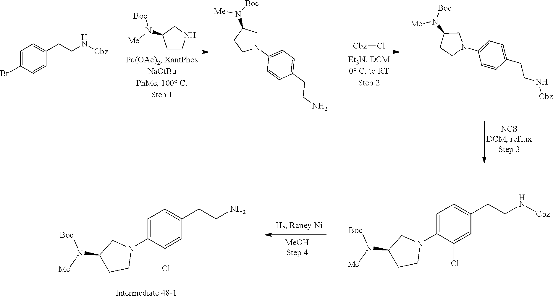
C1=C(Br)C=CC(CCN[Cbz])=C1.C1CNCC1N([Me])[Boc].N1(C2=CC=C(CCN)C=C2)CC(N([Boc])[Me])CC1.N1(C2=CC=C(CCN[Cbz])C=C2)CC(N([Boc])[Me])CC1.[Cbz]Cl.N1(C2=CC=C(CCN[Cbz])C=C2Cl)CC(N([Boc])[Me])CC1.N1(C2=CC=C(CCN)C=C2Cl)CC(N([Boc])[Me])CC1
